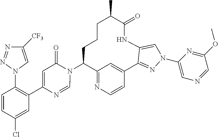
C12=NC=CC(=C1)C1=NN(C3=CN=CC(OC)=N3)C=C1NC(=O)C(C)CCCC2N1C(=O)C=C(C2=C(N3C=C([CF3])N=N3)C=CC(Cl)=C2)N=C1
